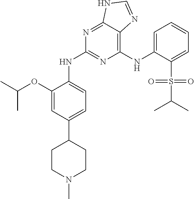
C(C)(C)OC1=CC(C2CCN(C)CC2)=CC=C1NC1=NC(NC2=CC=CC=C2S(C(C)C)(=O)=O)=C2C(=N1)NC=N2
